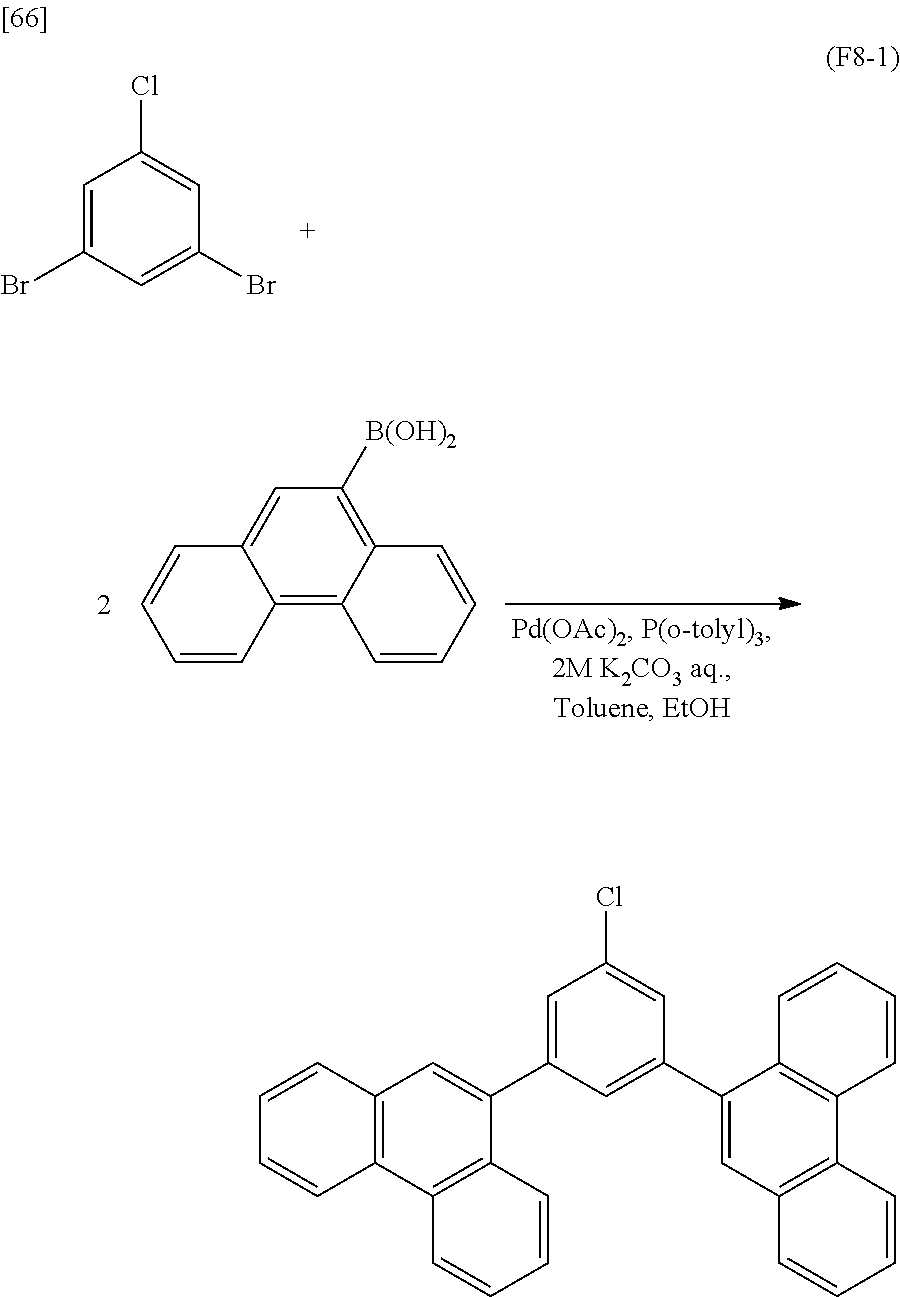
C1=C(Br)C=C(Br)C=C1Cl.C12=C3C(=C([B(OH)2])C=C1C=CC=C2)C=CC=C3.C12=C(C3=C(C(C4=CC(Cl)=CC(C5=CC6=C(C7=C5C=CC=C7)C=CC=C6)=C4)=C1)C=CC=C3)C=CC=C2
